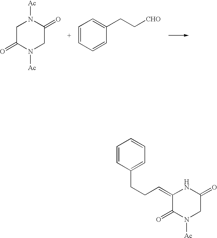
C1C(=O)N([Ac])CC(=O)N1[Ac].C1=CC=CC(CC[CHO])=C1.C1(=CCCC2=CC=CC=C2)C(=O)N([Ac])CC(=O)N1
